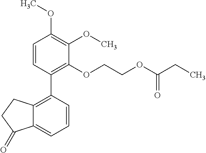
C1=CC(C2=C3C(=CC=C2)C(=O)CC3)=C(OCCOC(CC)=O)C(OC)=C1OC
